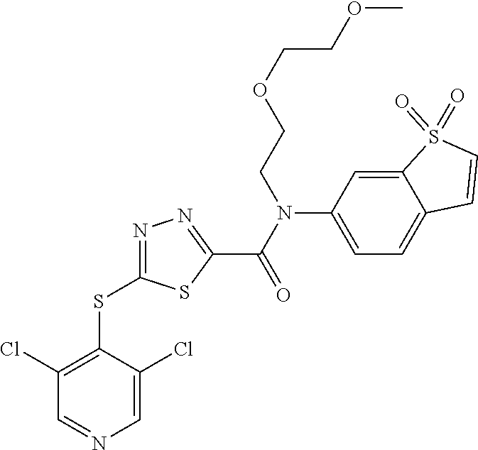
C1=C(Cl)C(SC2=NN=C(C(N(C3=CC=C4C(=C3)S(=O)(=O)C=C4)CCOCCOC)=O)S2)=C(Cl)C=N1
